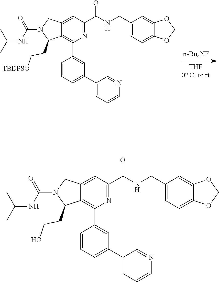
C12=CC(C(NCC3=CC=C4C(=C3)OCO4)=O)=NC(C3=CC(C4=CC=CN=C4)=CC=C3)=C1C(CCO)N(C(=O)NC(C)C)C2.C12=CC(C(NCC3=CC=C4C(=C3)OCO4)=O)=NC(C3=CC(C4=CC=CN=C4)=CC=C3)=C1C(CC[TBDPSO])N(C(=O)NC(C)C)C2
